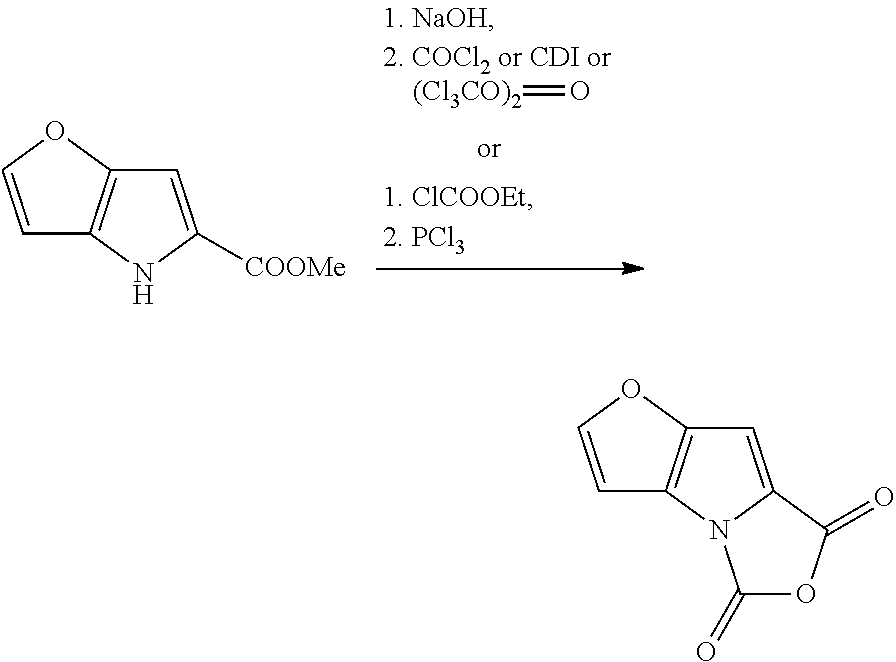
C1=COC2=C1N1C(=C2)C(=O)OC1=O.C1=COC2=C1NC([COOMe])=C2.[(Cl3CO)2]=O
